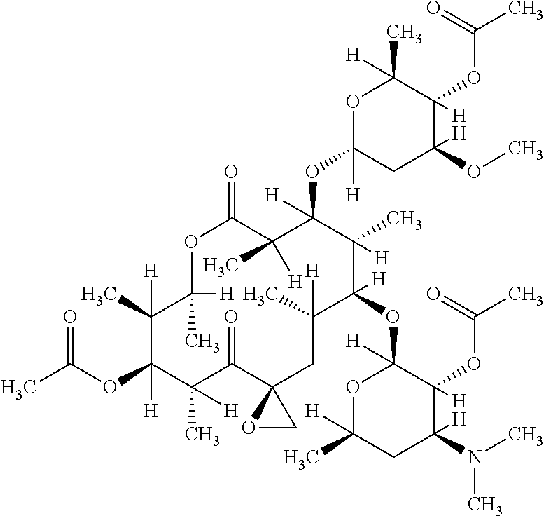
O=C(OC1([H])C(C)([H])C(C)([H])OC(=O)C(C)([H])C(OC2([H])CC(OC)([H])C(OC(=O)C)([H])C(C)([H])O2)([H])C([H])(C)C(OC2([H])OC(C)([H])CC([H])(N(C)C)C2([H])OC(=O)C)([H])C(C)([H])CC2(C(=O)C1(C)[H])OC2)C
